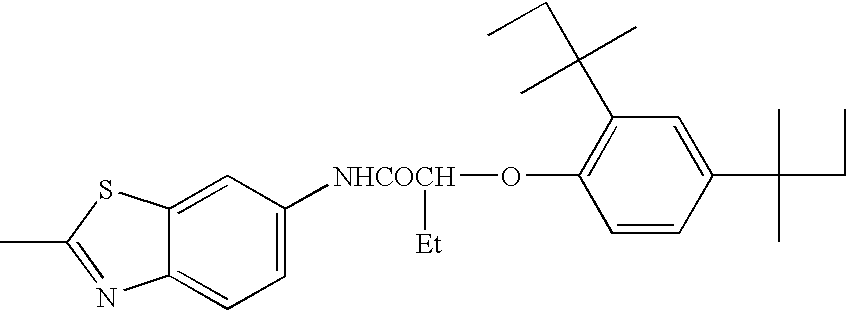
CC1=NC2=CC=C([NHCOCH](OC3=C(C(CC)(C)C)C=C(C(CC)(C)C)C=C3)[Et])C=C2S1
